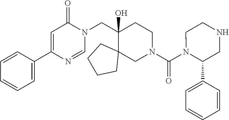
C1=C(C2=CC=CC=C2)N=CN(CC2(O)CCN(C(N3C(C4=CC=CC=C4)CNCC3)=O)CC23CCCC3)C1=O
